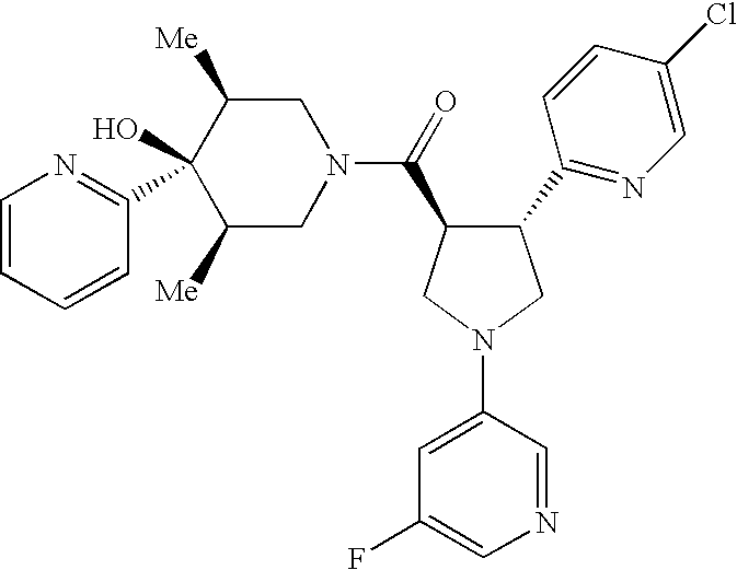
C1=CC=CC(C2(O)C([Me])CN(C(=O)C3C(C4=NC=C(Cl)C=C4)CN(C4=CC(F)=CN=C4)C3)CC2[Me])=N1
